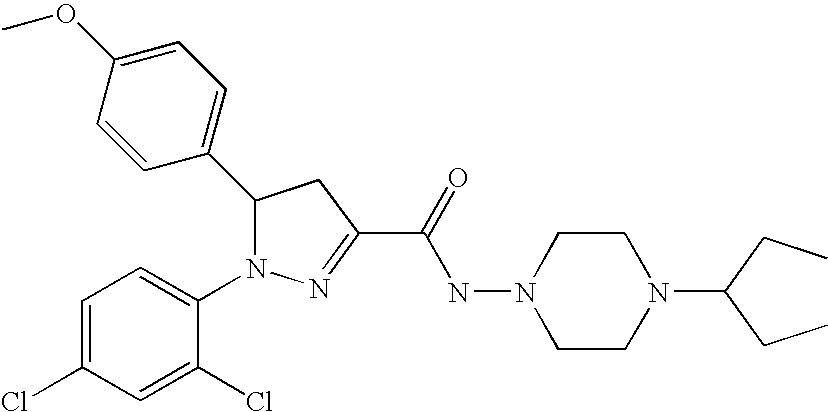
C1(C2N(C3=CC=C(Cl)C=C3Cl)N=C(C(=O)NN3CCN(C(CC)CC)CC3)C2)=CC=C(OC)C=C1
